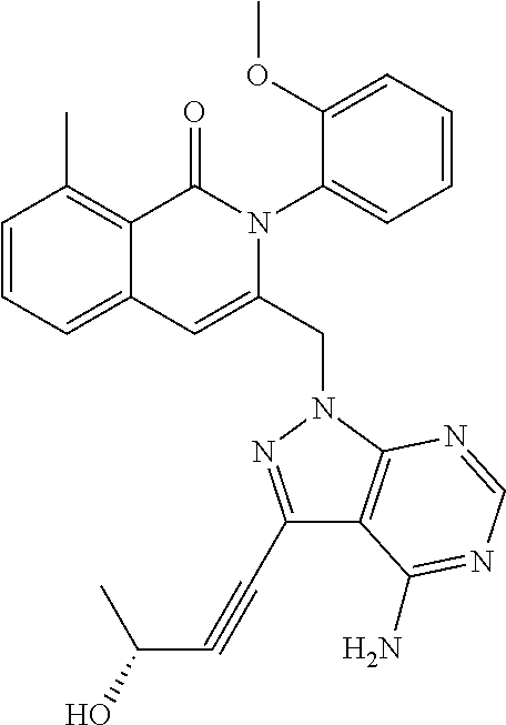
C1=CC=C2C(=C1C)C(=O)N(C1=CC=CC=C1OC)C(CN1C3=C(C(C#CC(O)C)=N1)C(N)=NC=N3)=C2
